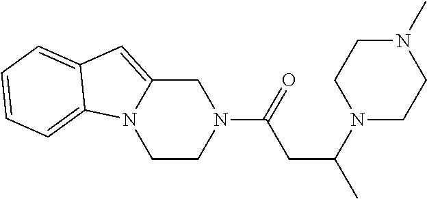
C1CN(C(CC(N2CCN(C)CC2)C)=O)CC2=CC3=CC=CC=C3N12
